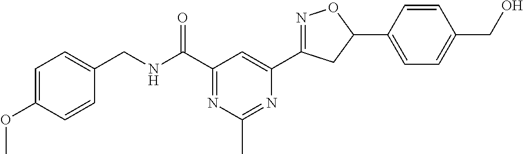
C1=C(OC)C=CC(CNC(C2=NC(C)=NC(C3=NOC(C4=CC=C(CO)C=C4)C3)=C2)=O)=C1
